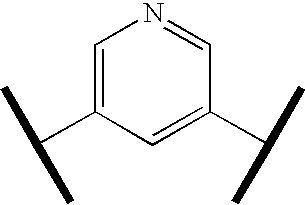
C1=C(C(C)C)C=C(C(C)C)C=N1
